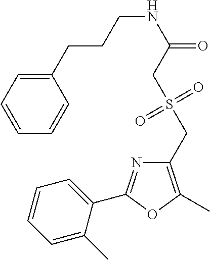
C1=CC=C(C)C(C2=NC(CS(CC(NCCCC3=CC=CC=C3)=O)(=O)=O)=C(C)O2)=C1
